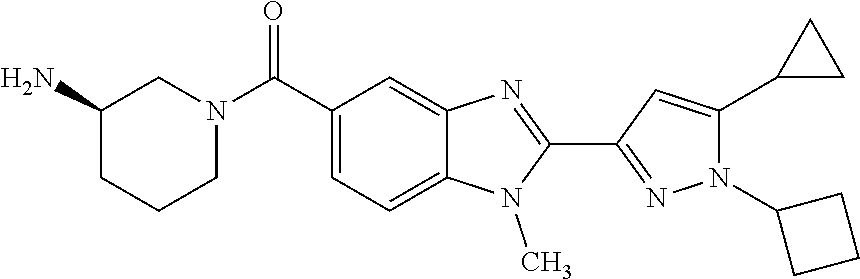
C1(C2CC2)=CC(C2=NC3=CC(C(N4CCCC(N)C4)=O)=CC=C3N2C)=NN1C1CCC1
